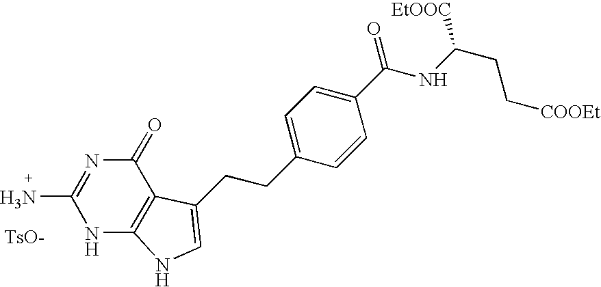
N1C2=C(C(=O)N=C1N)C(CCC1=CC=C(C(NC(CC[COOEt])[EtOOC])=O)C=C1)=CN2.[TsO-]
